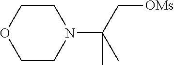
C1CN(C(C[OMs])(C)C)CCO1
